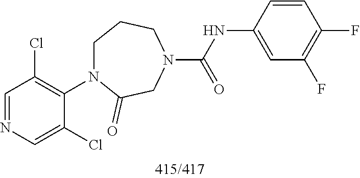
C1=NC=C(Cl)C(N2CCCN(C(=O)NC3=CC(F)=C(F)C=C3)CC2=O)=C1Cl
